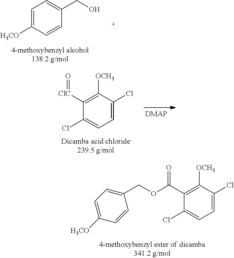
C1(C(OCC2=CC=C([H3CO])C=C2)=O)=C([OCH3])C(Cl)=CC=C1Cl.C1=C([H3CO])C=CC(CO)=C1.C1([ClC]=O)=C([OCH3])C(Cl)=CC=C1Cl
